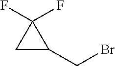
C1C(CBr)C1(F)F
